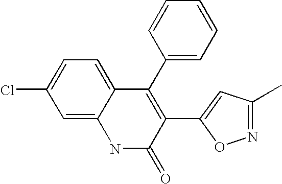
C1=C2C(=CC=C1Cl)C(C1=CC=CC=C1)=C(C1=CC(C)=NO1)C(=O)N2
